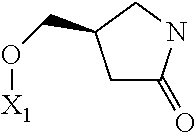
C1C(=O)NCC1CO[X1]
